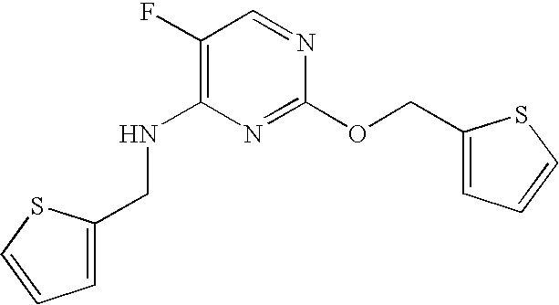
C1=C(CNC2=C(F)C=NC(OCC3=CC=CS3)=N2)SC=C1
